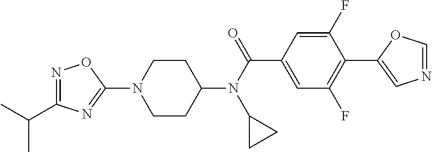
C1CC(N(C(C2=CC(F)=C(C3=CN=CO3)C(F)=C2)=O)C2CC2)CCN1C1=NC(C(C)C)=NO1
